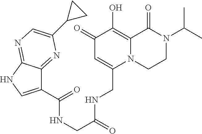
C1(=O)C=C(CNC(=O)CNC(=O)C2=CNC3=NC=C(C4CC4)N=C23)N2C(=C1O)C(=O)N(C(C)C)CC2
